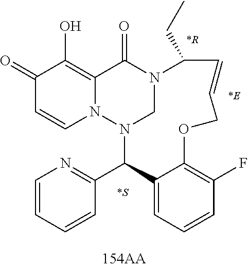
C1(=O)C=CN2C(=C1O)C(=O)N1CN2C(C2=NC=CC=C2)C2=CC=CC(F)=C2OCC=CC1CC.[*S].[*R].[*E]
